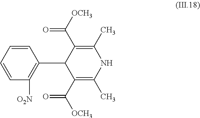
C1=CC=CC([O2N])=C1C1C(C([OCH3])=O)=C(C)NC(C)=C1C([OCH3])=O
